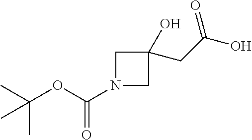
CC(C)(OC(N1CC(CC(O)=O)(O)C1)=O)C
